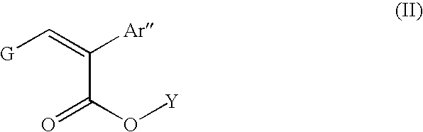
[G]C=C([Ar])C(O[Y])=O
